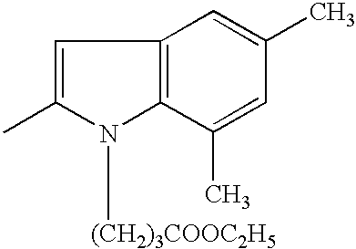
C1=C(C)N([(CH2)3COOC2H5])C2=C1C=C(C)C=C2C
